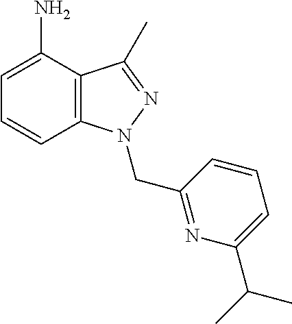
C1=CC2=C(C(N)=C1)C(C)=NN2CC1=NC(C(C)C)=CC=C1
